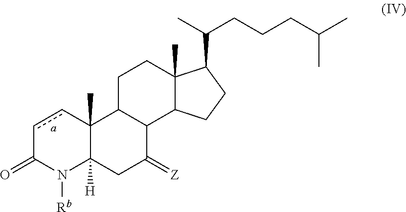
c1cC2(C)C([H])(N([Rb])C1=O)CC(=[Z])C1C2CCC2(C)C1CCC2C(C)CCCC(C)C
